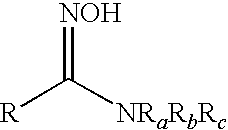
[R]C([NRaRbRc])=[NOH]
